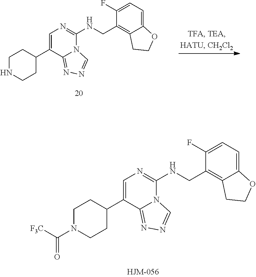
C1=C(C2CCNCC2)C2=NN=CN2C(NCC2=C3C(=CC=C2F)OCC3)=N1.C1=C(C2CCN(C([F3C])=O)CC2)C2=NN=CN2C(NCC2=C3C(=CC=C2F)OCC3)=N1
